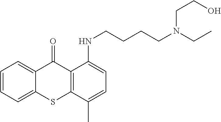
C1=CC=C2C(=C1)C(=O)C1=C(S2)C(C)=CC=C1NCCCCN(CC)CCO
